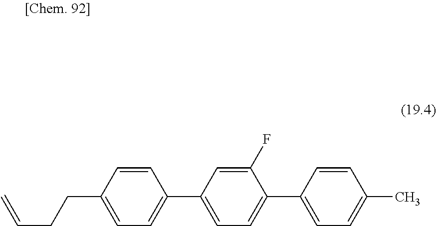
C1=CC(CCC=C)=CC=C1C1=CC=C(C2=CC=C(C)C=C2)C(F)=C1
